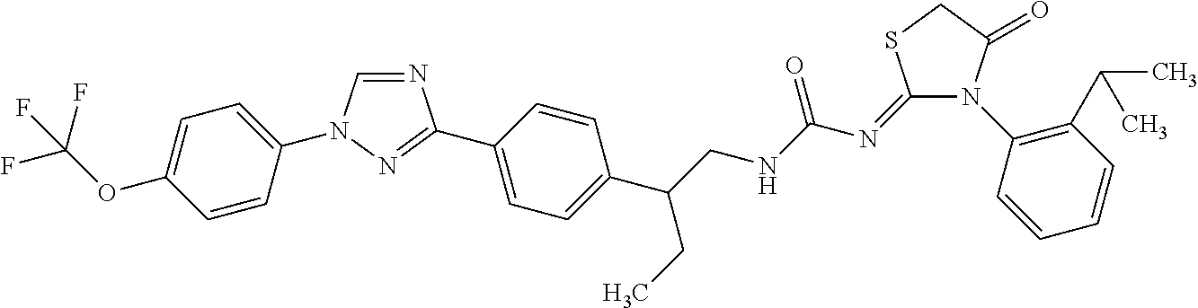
N1=CN(C2=CC=C(OC(F)(F)F)C=C2)N=C1C1=CC=C(C(CNC(N=C2SCC(=O)N2C2=C(C(C)C)C=CC=C2)=O)CC)C=C1
